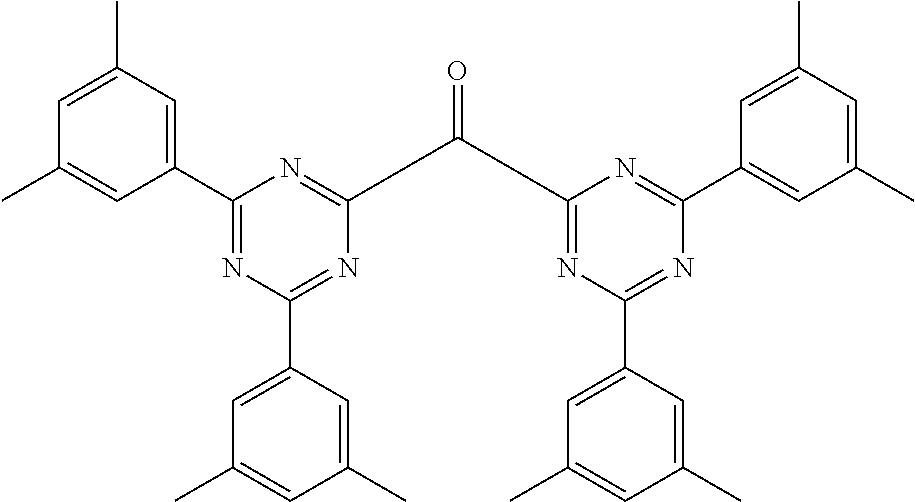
C1(C2=NC(C3=CC(C)=CC(C)=C3)=NC(C(C3=NC(C4=CC(C)=CC(C)=C4)=NC(C4=CC(C)=CC(C)=C4)=N3)=O)=N2)=CC(C)=CC(C)=C1
